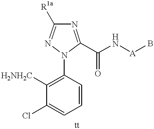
C1([H2NH2C])=C(N2C(C(N[A]B)=O)=NC([R1a])=N2)C=CC=C1Cl
